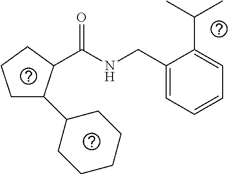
C(NCC1=CC=CC=C1C(C)C)(=O)C1C(C2CCCCC2)CCC1
